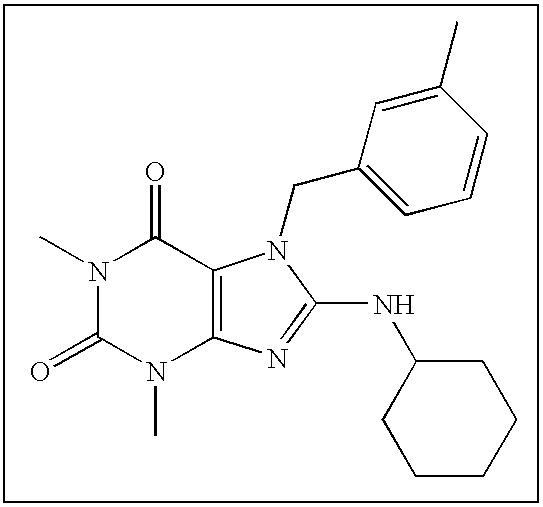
N1(C)C(=O)N(C)C2=C(C1=O)N(CC1=CC=CC(C)=C1)C(NC1CCCCC1)=N2
